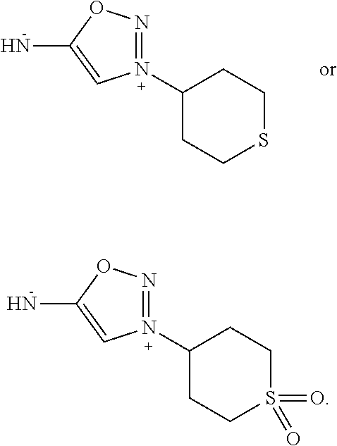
N1=N(C2CCSCC2)C=C(N)O1.N1=N(C2CCS(=O)(=O)CC2)C=C(N)O1
